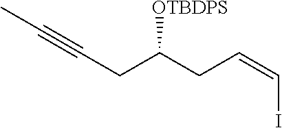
CC#CCC(CC=CI)[OTBDPS]
